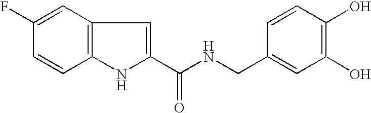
C12=C(C=C(F)C=C1)C=C(C(NCC1=CC(O)=C(O)C=C1)=O)N2
